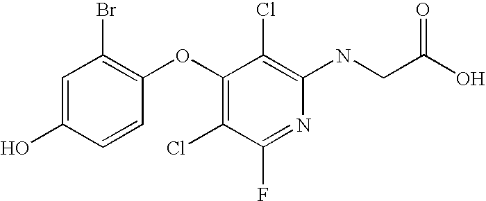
N(C1=C(Cl)C(OC2=C(Br)C=C(O)C=C2)=C(Cl)C(F)=N1)CC(O)=O
